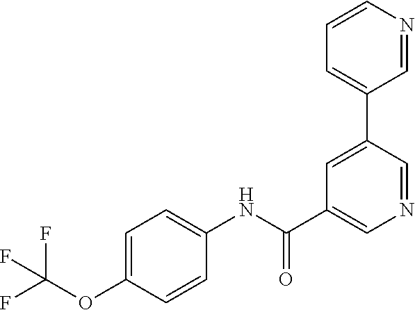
C1(C2=CC(C(NC3=CC=C(OC(F)(F)F)C=C3)=O)=CN=C2)=CC=CN=C1
